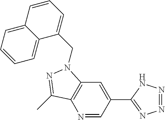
N1=CC(C2=NN=NN2)=CC2=C1C(C)=NN2CC1=CC=CC2=CC=CC=C21
